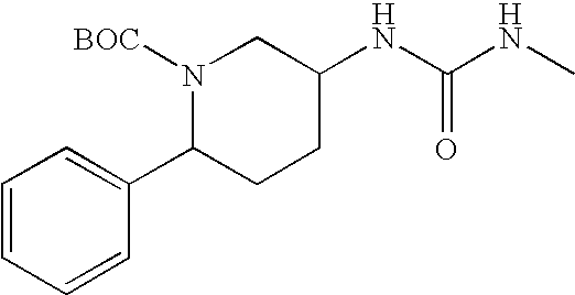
N(C(NC)=O)C1CN([BOC])C(C2=CC=CC=C2)CC1
